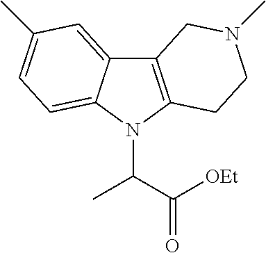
C12=C(N(C(C([OEt])=O)C)C3=CC=C(C)C=C13)CCN(C)C2
